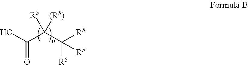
OC(=O)C(C([R5])([R5])[R5])([(R5)])[R5]
